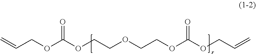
C=CCOC(OCCOCCOC(OCC=C)=O)=O
